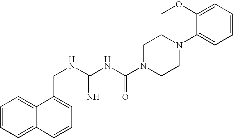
C1=CC=C2C(=C1)C(CNC(NC(N1CCN(C3=CC=CC=C3OC)CC1)=O)=N)=CC=C2
